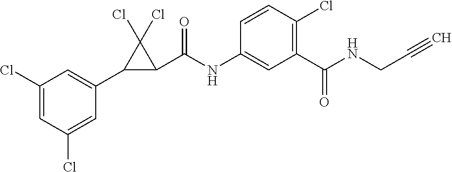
C1(Cl)=CC(Cl)=CC(C2C(C(NC3=CC(C(NCC#C)=O)=C(Cl)C=C3)=O)C2(Cl)Cl)=C1
